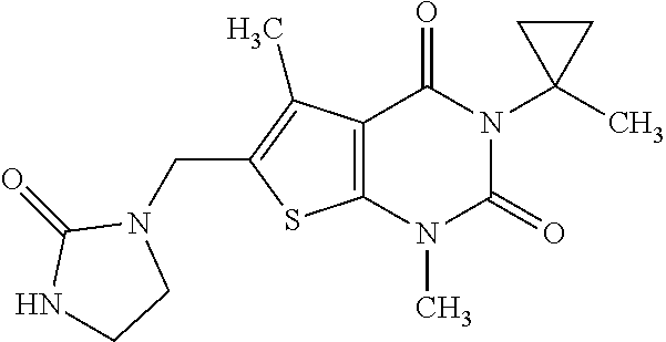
C12=C(N(C)C(=O)N(C3(C)CC3)C1=O)SC(CN1C(=O)NCC1)=C2C
